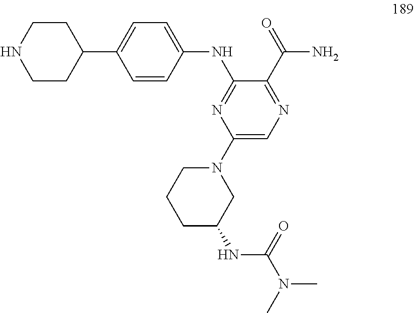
C1=CC(NC2=NC(N3CCCC(NC(N(C)C)=O)C3)=CN=C2C(=O)N)=CC=C1C1CCNCC1
